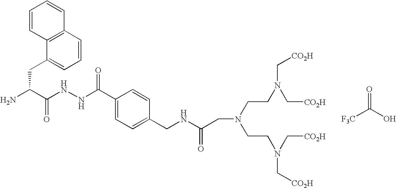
O=C(O)[F3C].C(C(N)C(NNC(=O)C1=CC=C(CNC(=O)CN(CCN(C[CO2H])C[CO2H])CCN(C[CO2H])C[CO2H])C=C1)=O)C1=CC=CC2=C1C=CC=C2
